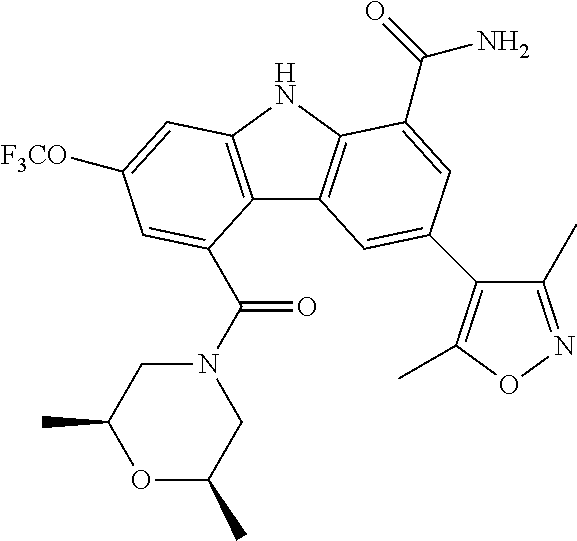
C12=C(NC3=C1C=C(C1=C(C)ON=C1C)C=C3C(=O)N)C=C([F3CO])C=C2C(N1CC(C)OC(C)C1)=O
